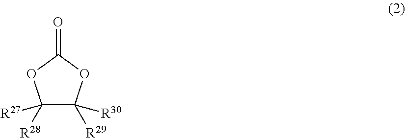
C1([R28])([R27])C([R29])([R30])OC(=O)O1
